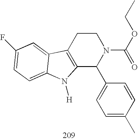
C12=C(CCN(C(=O)OCC)C1C1=CC=C(C)C=C1)C1=CC(F)=CC=C1N2[H]
